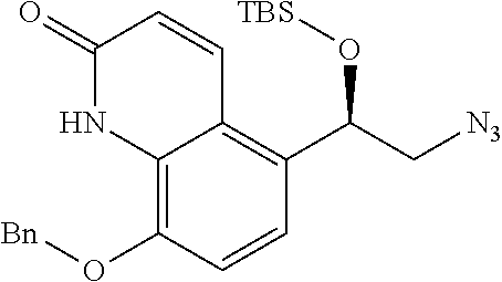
[N3]CC(C1=C2C(=C(O[Bn])C=C1)NC(=O)C=C2)O[TBS]
